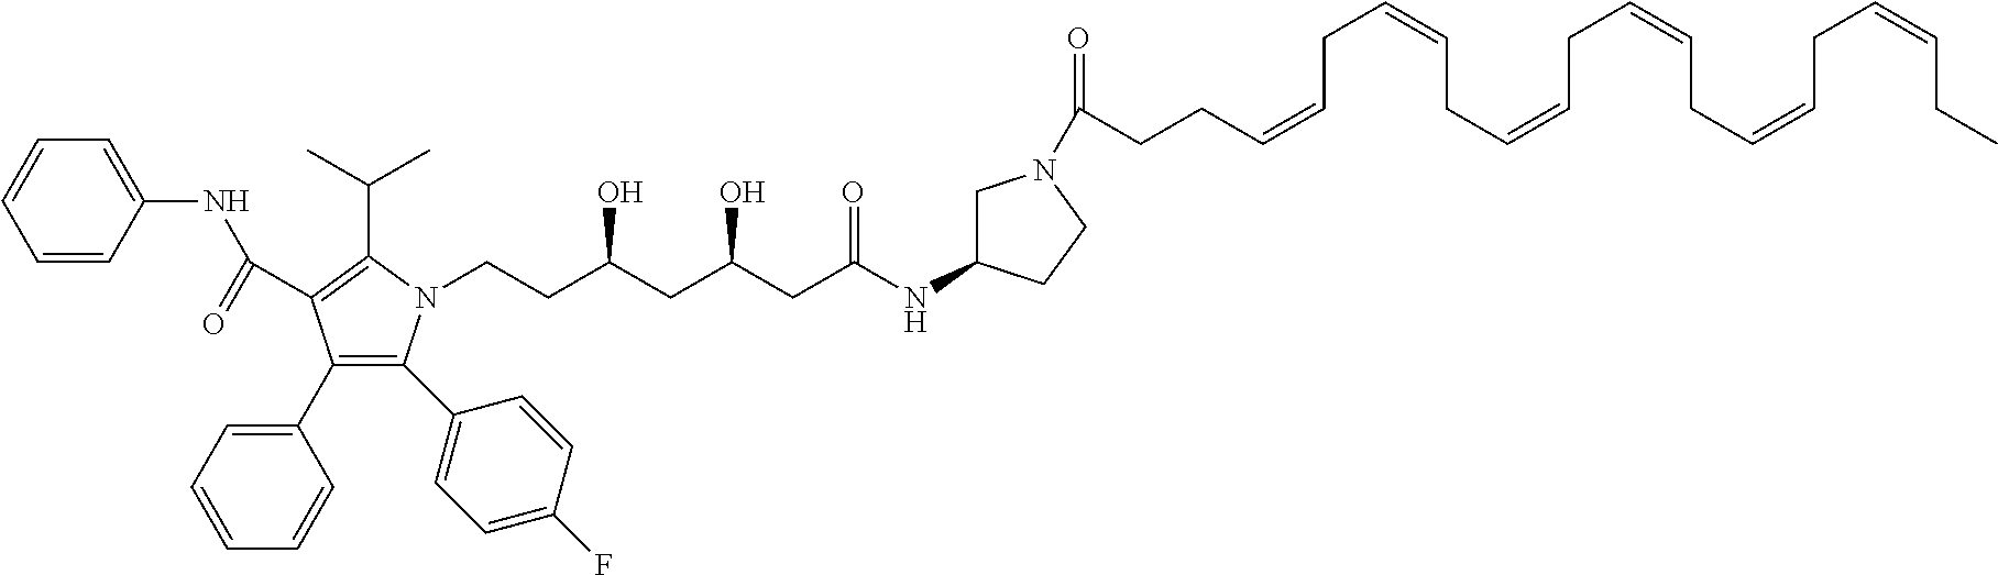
C1=CC(NC(=O)C2=C(C(C)C)N(CCC(CC(CC(NC3CN(C(CCC=CCC=CCC=CCC=CCC=CCC=CCC)=O)CC3)=O)O)O)C(C3=CC=C(F)C=C3)=C2C2=CC=CC=C2)=CC=C1
